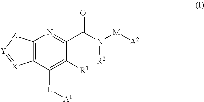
C12=C(C([L][A1])=C([R1])C(C(N([M][A2])[R2])=O)=N1)[X]=[Y][Z]2
